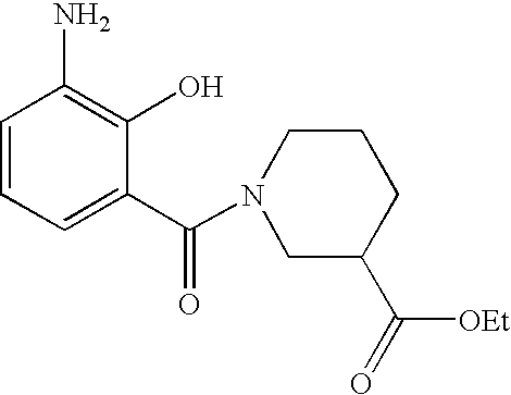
C(C1=CC=CC(N)=C1O)(=O)N1CC(C(=O)[OEt])CCC1
